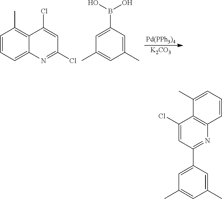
C1=CC=C2C(=C1C)C(Cl)=CC(Cl)=N2.C1=C(B(O)O)C=C(C)C=C1C.[Pd(PPh3)4].[K2CO3].C1(Cl)=CC(C2=CC(C)=CC(C)=C2)=NC2=C1C(C)=CC=C2
